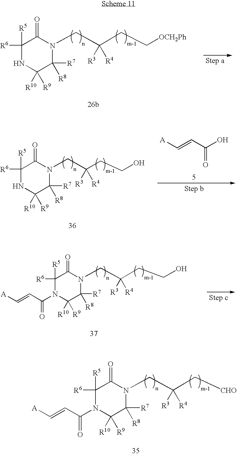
C1([R5])([R6])N(C(C=C[A])=O)C([R10])([R9])C([R7])([R8])N(CC(C[CHO])([R3])[R4])C1=O.C1([R5])([R6])NC([R10])([R9])C([R7])([R8])N(CC(CC[OCH2Ph])([R3])[R4])C1=O.[A]C=CC(O)=O.C1([R6])([R5])NC([R10])([R9])C([R7])([R8])N(CC(CCO)([R3])[R4])C1=O.C1([R5])([R6])N(C(C=C[A])=O)C([R10])([R9])C([R7])([R8])N(CC(CCO)([R3])[R4])C1=O
